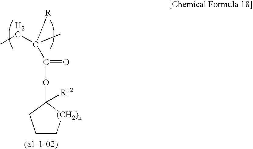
C(C)(CC)([R])C(OC1([R12])CCC[(CH2)h]1)=O
